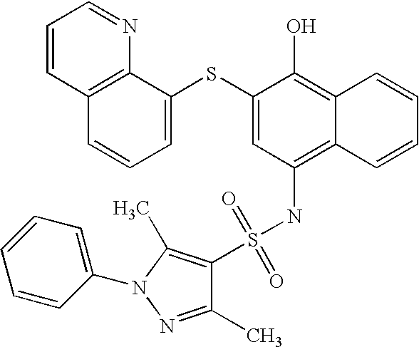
C1=CC2=C(N=C1)C(SC1=CC(NS(=O)(=O)C3=C(C)N(C4=CC=CC=C4)N=C3C)=C3C(=C1O)C=CC=C3)=CC=C2
